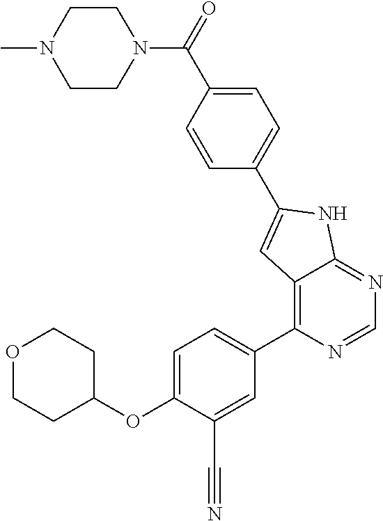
O1CCC(OC2=CC=C(C3=C4C(=NC=N3)NC(C3=CC=C(C(=O)N5CCN(C)CC5)C=C3)=C4)C=C2C#N)CC1
